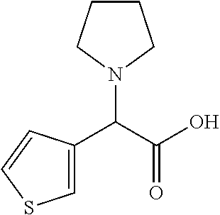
N1(C(C2=CSC=C2)C(=O)O)CCCC1
